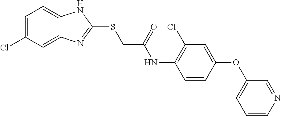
C12=CC(Cl)=CC=C1NC(SCC(NC1=C(Cl)C=C(OC3=CC=CN=C3)C=C1)=O)=N2
